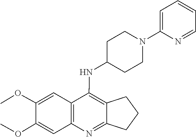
C1(OC)=CC2=C(C=C1OC)C(NC1CCN(C3=CC=CC=N3)CC1)=C1C(=N2)CCC1
